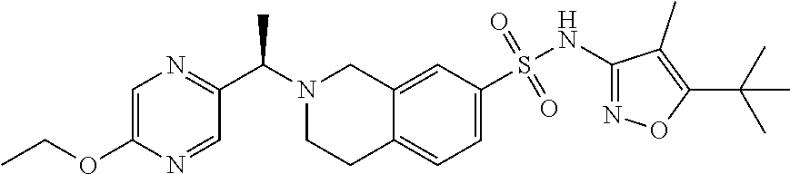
C1=C(OCC)N=CC(C(N2CCC3=CC=C(S(NC4=NOC(C(C)(C)C)=C4C)(=O)=O)C=C3C2)C)=N1
